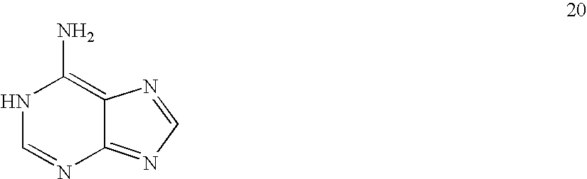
N1C=NC2=NC=NC2=C1N
